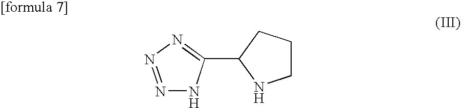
N1=NN=C(C2NCCC2)N1
